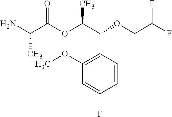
NC(C(OC(C(C1=C(OC)C=C(F)C=C1)OCC(F)F)C)=O)C
